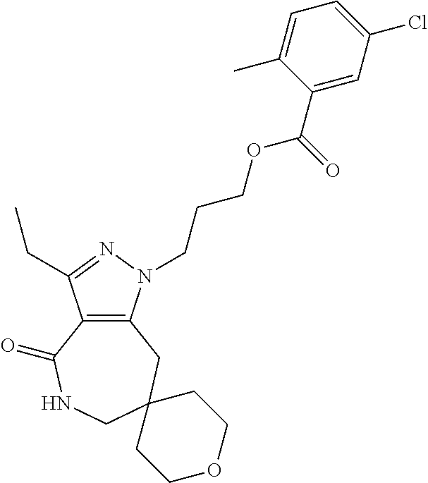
C12=C(N(CCCOC(C3=CC(Cl)=CC=C3C)=O)N=C1CC)CC1(CNC2=O)CCOCC1
